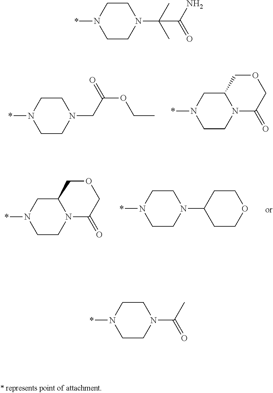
C1CN(CC(OCC)=O)CCN1*.C1CN2C(CN1*)COCC2=O.C1CN2C(CN1*)COCC2=O.C1CN(C2CCOCC2)CCN1*.C1CN(C(C)(C)C(N)=O)CCN1*.C1CN(C(C)=O)CCN1*
